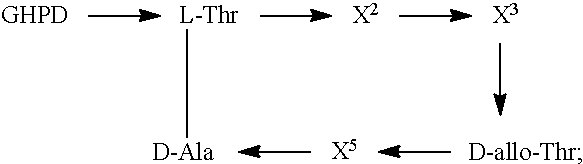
[X2].[X3].[X5].[D-allo-Thr].[D-Ala][L-Thr]
